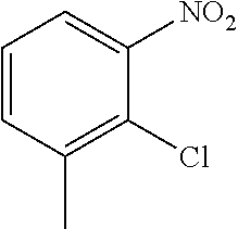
C1=CC(C)=C(Cl)C([NO2])=C1
